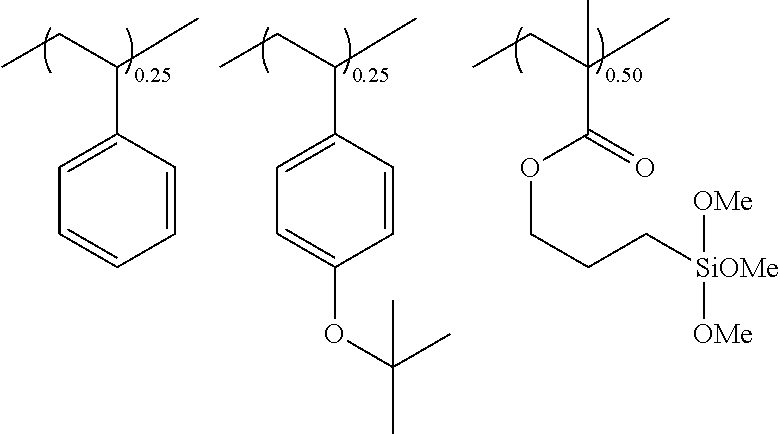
C1=CC(C(CC)C)=CC=C1OC(C)(C)C.O=C(OCCC[SiOMe]([OMe])[OMe])C(CC)(C)C.C1=CC=CC=C1C(CC)C
